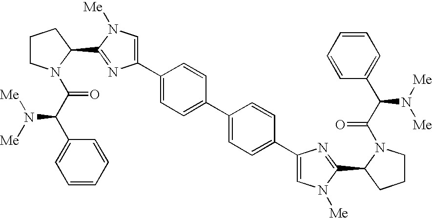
C1CN(C(=O)C(N([Me])[Me])C2=CC=CC=C2)C(C2=NC(C3=CC=C(C4=CC=C(C5=CN([Me])C(C6CCCN6C(C(C6=CC=CC=C6)N([Me])[Me])=O)=N5)C=C4)C=C3)=CN2[Me])C1
